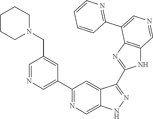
C1(C2=CN=CC(CN3CCCCC3)=C2)=NC=C2C(=C1)C(C1=NC3=C(N1)C=NC=C3C1=NC=CC=C1)=NN2
